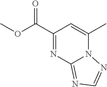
C1(C(OC)=O)=NC2=NC=NN2C(C)=C1
